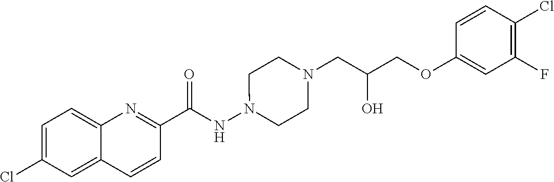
C12=CC=C(Cl)C=C1C=CC(C(NN1CCN(CC(O)COC3=CC(F)=C(Cl)C=C3)CC1)=O)=N2
